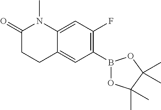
C12=CC(F)=C(B3OC(C)(C)C(C)(C)O3)C=C1CCC(=O)N2C
